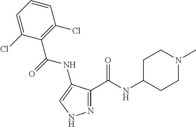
N1=C(C(NC2CCN(C)CC2)=O)C(NC(=O)C2=C(Cl)C=CC=C2Cl)=CN1
